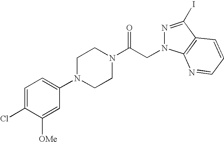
C1=C(Cl)C([OMe])=CC(N2CCN(C(CN3N=C(I)C4=C3N=CC=C4)=O)CC2)=C1
